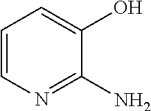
C1=CN=C(N)C(O)=C1
